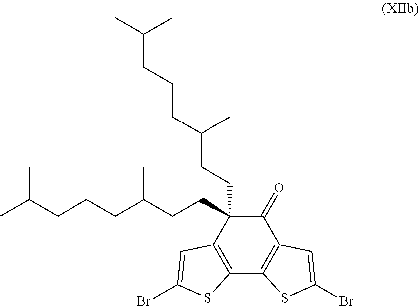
C1(=O)C(CCC(CCCC(C)C)C)(CCC(CCCC(C)C)C)C2=C(C3=C1C=C(Br)S3)SC(Br)=C2
